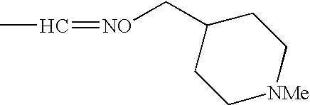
CC=[NO]CC1CC[NMe]CC1
